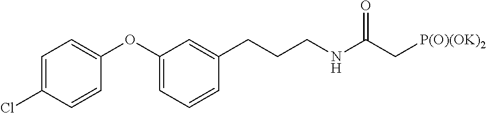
C1=C(Cl)C=CC(OC2=CC=CC(CCCNC(C[P(O)(OK)2])=O)=C2)=C1
